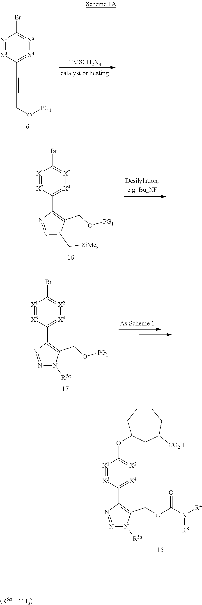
BrC1=[X2][X4]=C(C#CCO[PG1])[X3]=[X1]1.[TMSCH2N3].BrC1=[X2][X4]=C(C2=C(CO[PG1])N(C[SiMe3])N=N2)[X3]=[X1]1.BrC1=[X2][X4]=C(C2=C(CO[PG1])N([R5a])N=N2)[X3]=[X1]1.O(C1=[X2][X4]=C(C2=C(COC(N([R4])[R8])=O)N([R5a])N=N2)[X3]=[X1]1)C1CC([CO2H])CCCC1
